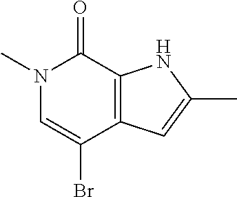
N1(C)C=C(Br)C2=C(C1=O)NC(C)=C2
